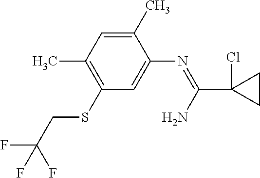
C1(C)=CC(C)=C(SCC(F)(F)F)C=C1N=C(C1(Cl)CC1)N
